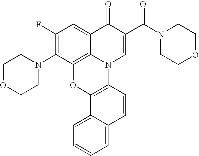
C12=C3C(=CC(F)=C1N1CCOCC1)C(=O)C(C(=O)N1CCOCC1)=CN3C1=C(O2)C2=CC=CC=C2C=C1
